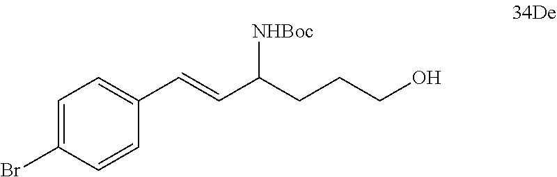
C1(C=CC(CCCO)[NHBoc])=CC=C(Br)C=C1
